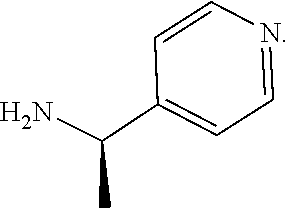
C1=C(C(N)C)C=CN=C1
